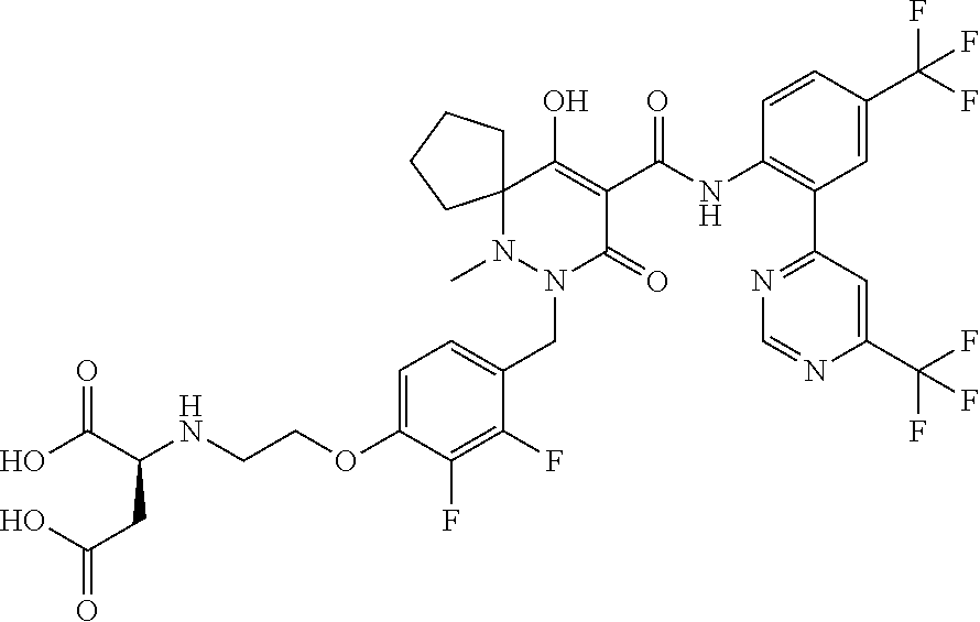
N1(C)N(CC2=CC=C(OCCNC(C(O)=O)CC(=O)O)C(F)=C2F)C(=O)C(C(NC2=C(C3=NC=NC(C(F)(F)F)=C3)C=C(C(F)(F)F)C=C2)=O)=C(O)C12CCCC2
